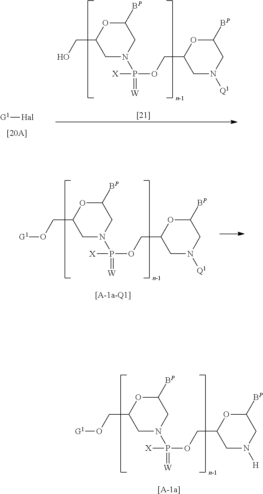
C1N(P([X])(=[W])OCC2CN([Q1])CC([BP])O2)CC([BP])OC1CO.[G1][Hal].C1N(P([X])(=[W])OCC2CN([Q1])CC([BP])O2)CC([BP])OC1CO[G1].[[A-1a-Q1]].C1N(P([X])(=[W])OCC2CN([H])CC([BP])O2)CC([BP])OC1CO[G1].[[A-1a]]
